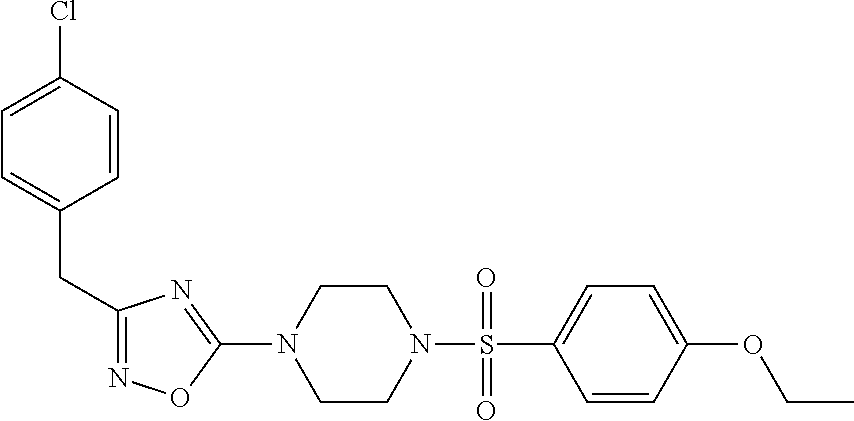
N1=C(CC2=CC=C(Cl)C=C2)N=C(N2CCN(S(=O)(C3=CC=C(OCC)C=C3)=O)CC2)O1
